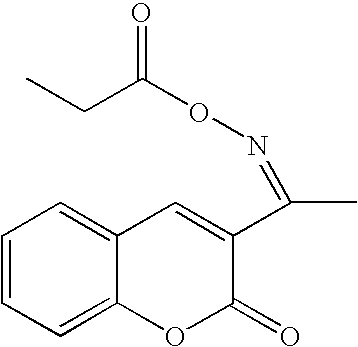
C1=CC=C2C(=C1)C=C(C(C)=NOC(=O)CC)C(=O)O2
